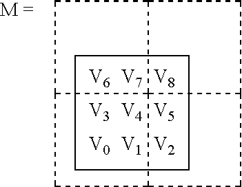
[V6].[V7].[V8].[V3].[V4].[V5].[V0].[V1].[V2].C1C2CC3C24C1CC4C3
